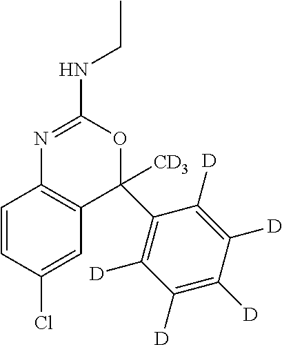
C1=CC(Cl)=CC2=C1N=C(NCC)OC2(C1=C([D])C([D])=C([D])C([D])=C1[D])[CD3]
